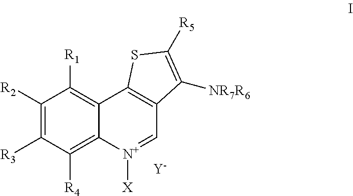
C1([R2])=C([R3])C([R4])=C2C(=C1[R1])C1=C(C=[N+]2[X])C([NR7R6])=C([R5])S1.[Y]
